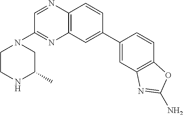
C12=C(C=C(C3=CC4=C(C=C3)OC(N)=N4)C=C1)N=C(N1CCNC(C)C1)C=N2
